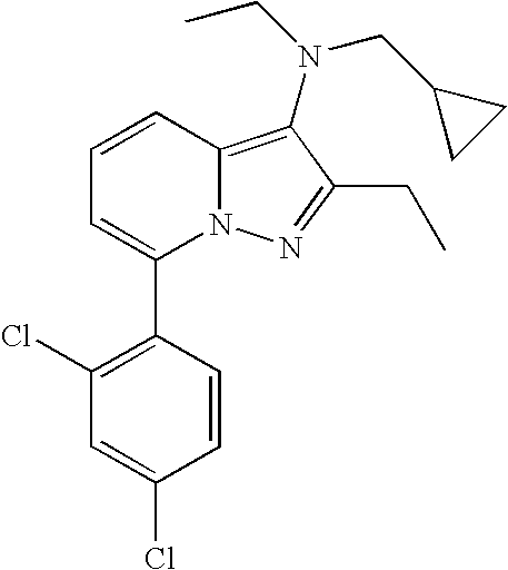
C1=CC2=C(N(CC3CC3)CC)C(CC)=NN2C(C2=C(Cl)C=C(Cl)C=C2)=C1
